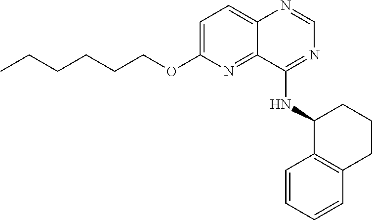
C1=C(OCCCCCC)N=C2C(=C1)N=CN=C2NC1C2=C(CCC1)C=CC=C2
